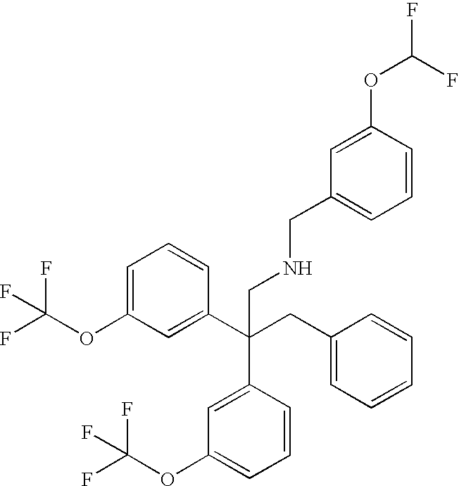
C1=C(OC(F)(F)F)C=C(C(CC2=CC=CC=C2)(CNCC2=CC=CC(OC(F)F)=C2)C2=CC(OC(F)(F)F)=CC=C2)C=C1
